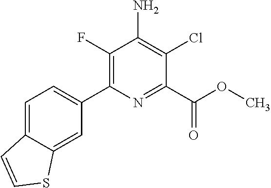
C1(F)=C(C2=CC=C3C(=C2)SC=C3)N=C(C(OC)=O)C(Cl)=C1N
